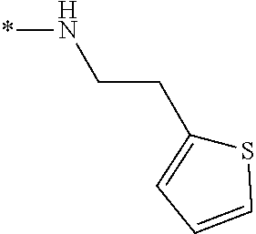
S1C=CC=C1CCN*
